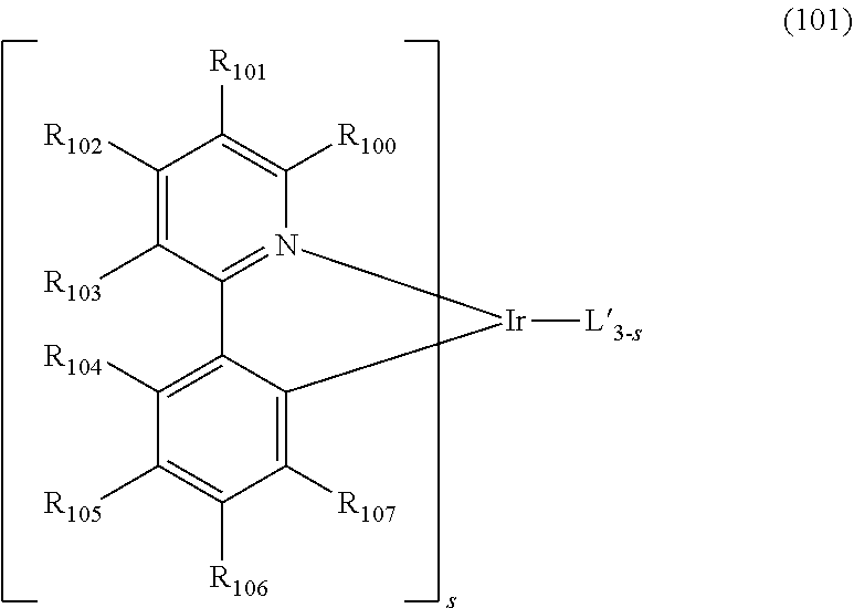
N12=C(C([R103])=C([R102])C([R101])=C1[R100])C1=C([R104])C([R105])=C([R106])C([R107])=C1[Ir]2[L3-s]
